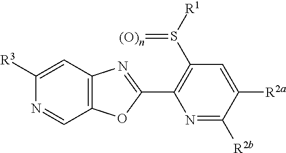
N1=C([R2b])C([R2a])=CC(S([R1])=[(O)n])=C1C1=NC2=C(O1)C=NC([R3])=C2
